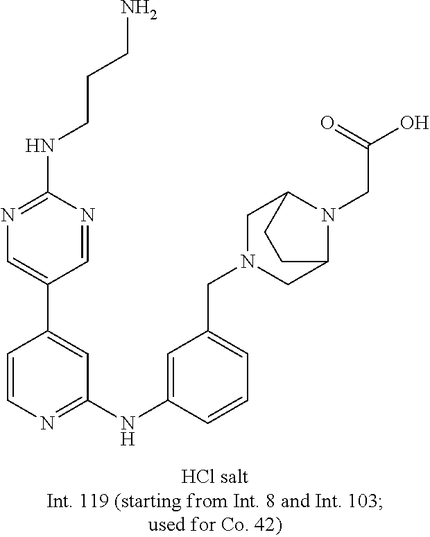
C1=CN=C(NC2=CC(CN3CC4N(CC(O)=O)C(C3)CC4)=CC=C2)C=C1C1=CN=C(NCCCN)N=C1
